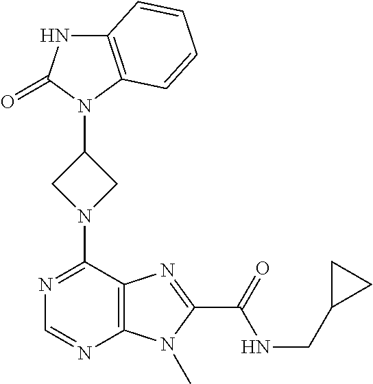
C12=C(N(C3CN(C4=NC=NC5=C4N=C(C(=O)NCC4CC4)N5C)C3)C(=O)N1)C=CC=C2
